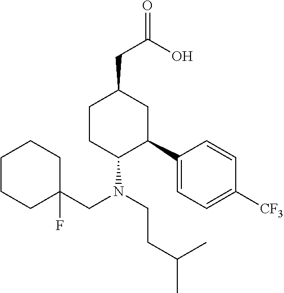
C1CC(N(CC2(F)CCCCC2)CCC(C)C)C(C2=CC=C([CF3])C=C2)CC1CC(=O)O
